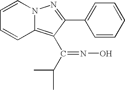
C1=CN2C(=C(C(C(C)C)=NO)C(C3=CC=CC=C3)=N2)C=C1
